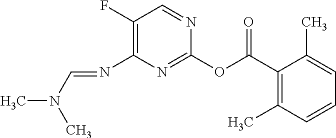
C1(F)=C(N=CN(C)C)N=C(OC(C2=C(C)C=CC=C2C)=O)N=C1
